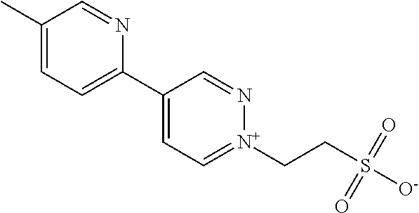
C1(C)=CC=C(C2=CC=[N+](CCS([O-])(=O)=O)N=C2)N=C1
